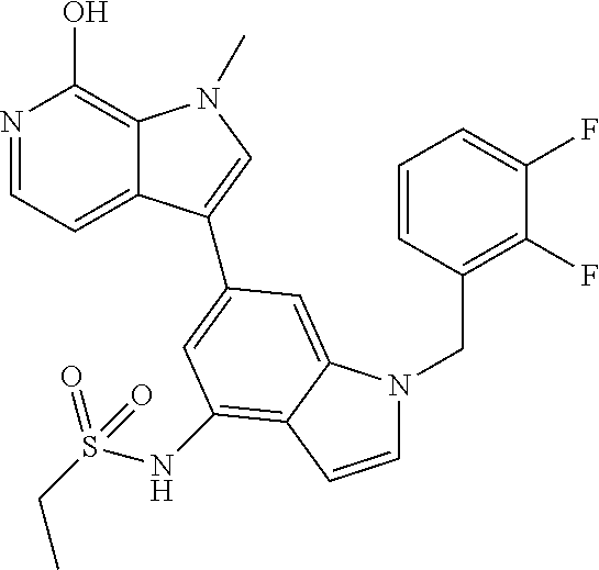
N1=CC=C2C(=C1O)N(C)C=C2C1=CC(NS(CC)(=O)=O)=C2C(=C1)N(CC1=C(F)C(F)=CC=C1)C=C2
